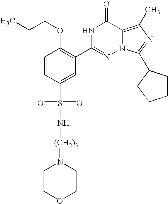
C1=CC(S(N[(CH2)3]N2CCOCC2)(=O)=O)=CC(C2=NN3C(=C(C)N=C3C3CCCC3)C(=O)N2)=C1OCCC
